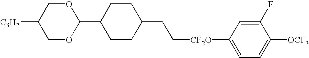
C1CC(CC[CF2O]C2=CC=C([OCF3])C(F)=C2)CCC1C1OCC([C3H7])CO1
